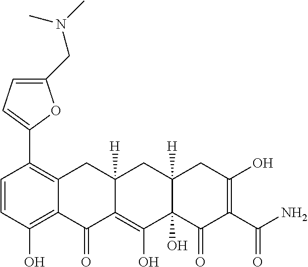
C1=CC(O)=C2C(=C1C1=CC=C(CN(C)C)O1)CC1([H])C(=C(O)C3(O)C([H])(C1)CC(O)=C(C(N)=O)C3=O)C2=O
